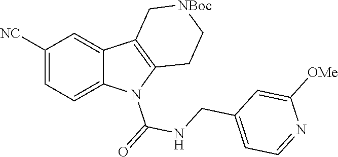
C1([NC])=CC=C2C(=C1)C1=C(N2C(=O)NCC2=CC=NC([OMe])=C2)CC[NBoc]C1
